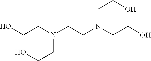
C(CN(CCN(CCO)CCO)CCO)O
